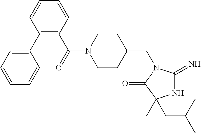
N1C(=N)N(CC2CCN(C(C3=C(C4=CC=CC=C4)C=CC=C3)=O)CC2)C(=O)C1(C)CC(C)C
